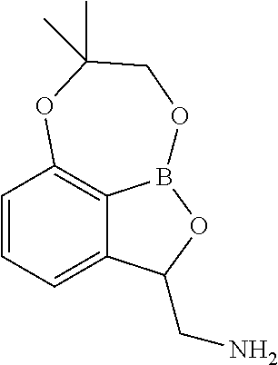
C1=CC=C2C3=C1OC(C)(C)COB3OC2CN
